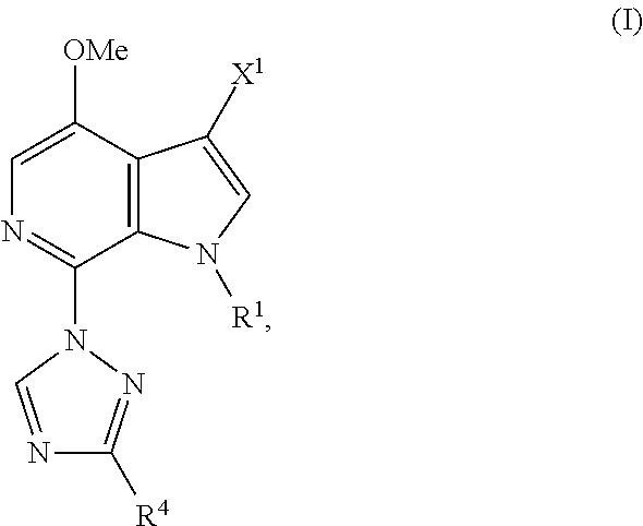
C1=C([OMe])C2=C(C(N3C=NC([R4])=N3)=N1)N([R1])C=C2[X1]
